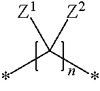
CC(C)([Z1])[Z2]
